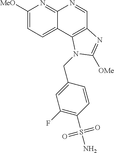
C1([MeO])=CC=C2C(=N1)N=CC1=C2N(CC2=CC(F)=C(S(N)(=O)=O)C=C2)C([OMe])=N1
